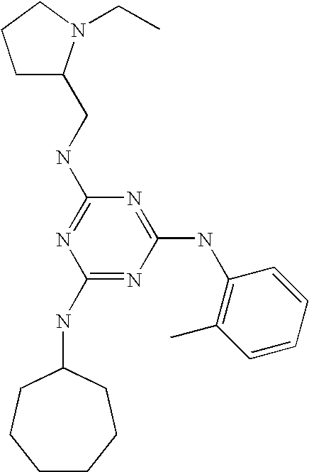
C1(NC2CCCCCC2)=NC(NC2=C(C)C=CC=C2)=NC(NCC2CCCN2CC)=N1
